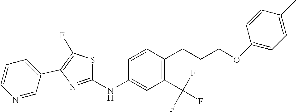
C1=CC=C(C2=C(F)SC(NC3=CC(C(F)(F)F)=C(CCCOC4=CC=C(C)C=C4)C=C3)=N2)C=N1
